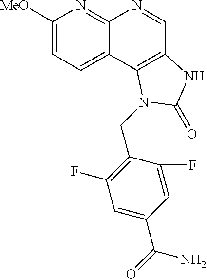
C1([MeO])=CC=C2C(=N1)N=CC1=C2N(CC2=C(F)C=C(C(=O)N)C=C2F)C(=O)N1
